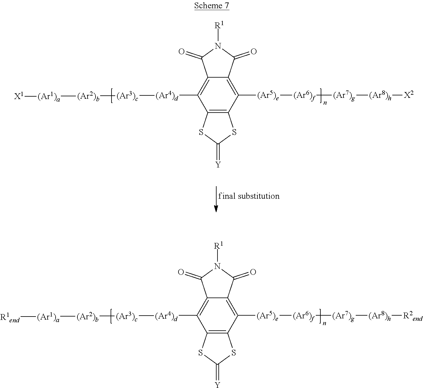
C12=C(C([(Ar5)e][(Ar6)f][(Ar7)g][(Ar8)h][R2end])=C3C(=C1[(Ar4)d][(Ar3)c][(Ar2)b][(Ar1)a][R1end])C(=O)N([R1])C3=O)SC(=[Y])S2.C12=C(C([(Ar5)e][(Ar6)f][(Ar7)g][(Ar8)h][X2])=C3C(=C1[(Ar4)d][(Ar3)c][(Ar2)b][(Ar1)a][X1])C(=O)N([R1])C3=O)SC(=[Y])S2
